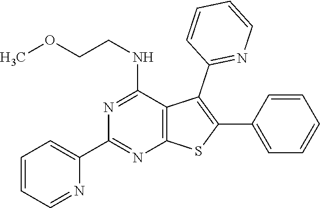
C12=C(C(NCCOC)=NC(C3=CC=CC=N3)=N1)C(C1=NC=CC=C1)=C(C1=CC=CC=C1)S2
